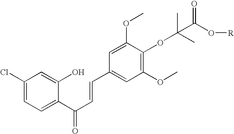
C1(Cl)=CC=C(C(C=CC2=CC(OC)=C(OC(C)(C)C(O[R])=O)C(OC)=C2)=O)C(O)=C1
